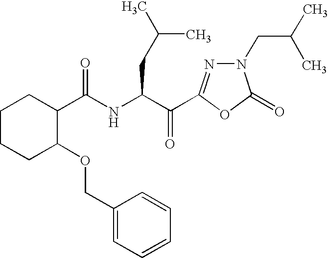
C1(C(NC(C(=O)C2=NN(CC(C)C)C(=O)O2)CC(C)C)=O)CCCCC1OCC1=CC=CC=C1
